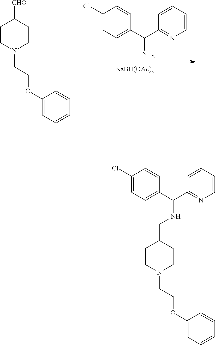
C1(Cl)=CC=C(C(C2=NC=CC=C2)N)C=C1.C1(OCCN2CCC([CHO])CC2)=CC=CC=C1.[NaBH(OAc)3].C1(OCCN2CCC(CNC(C3=CC=C(Cl)C=C3)C3=NC=CC=C3)CC2)=CC=CC=C1
